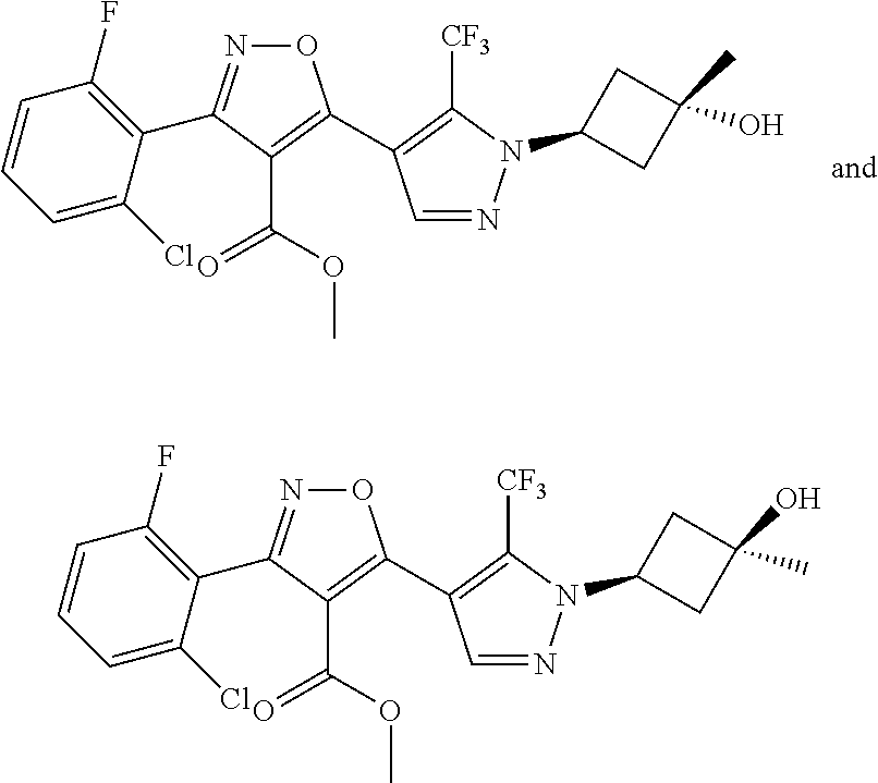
C1(Cl)=CC=CC(F)=C1C1=NOC(C2=C([CF3])N(C3CC(C)(O)C3)N=C2)=C1C(OC)=O.C1(Cl)=CC=CC(F)=C1C1=NOC(C2=C([CF3])N(C3CC(O)(C)C3)N=C2)=C1C(OC)=O
